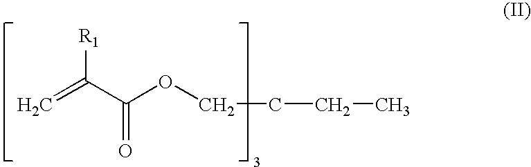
C(CCC)OC(C(=C)[R1])=O
